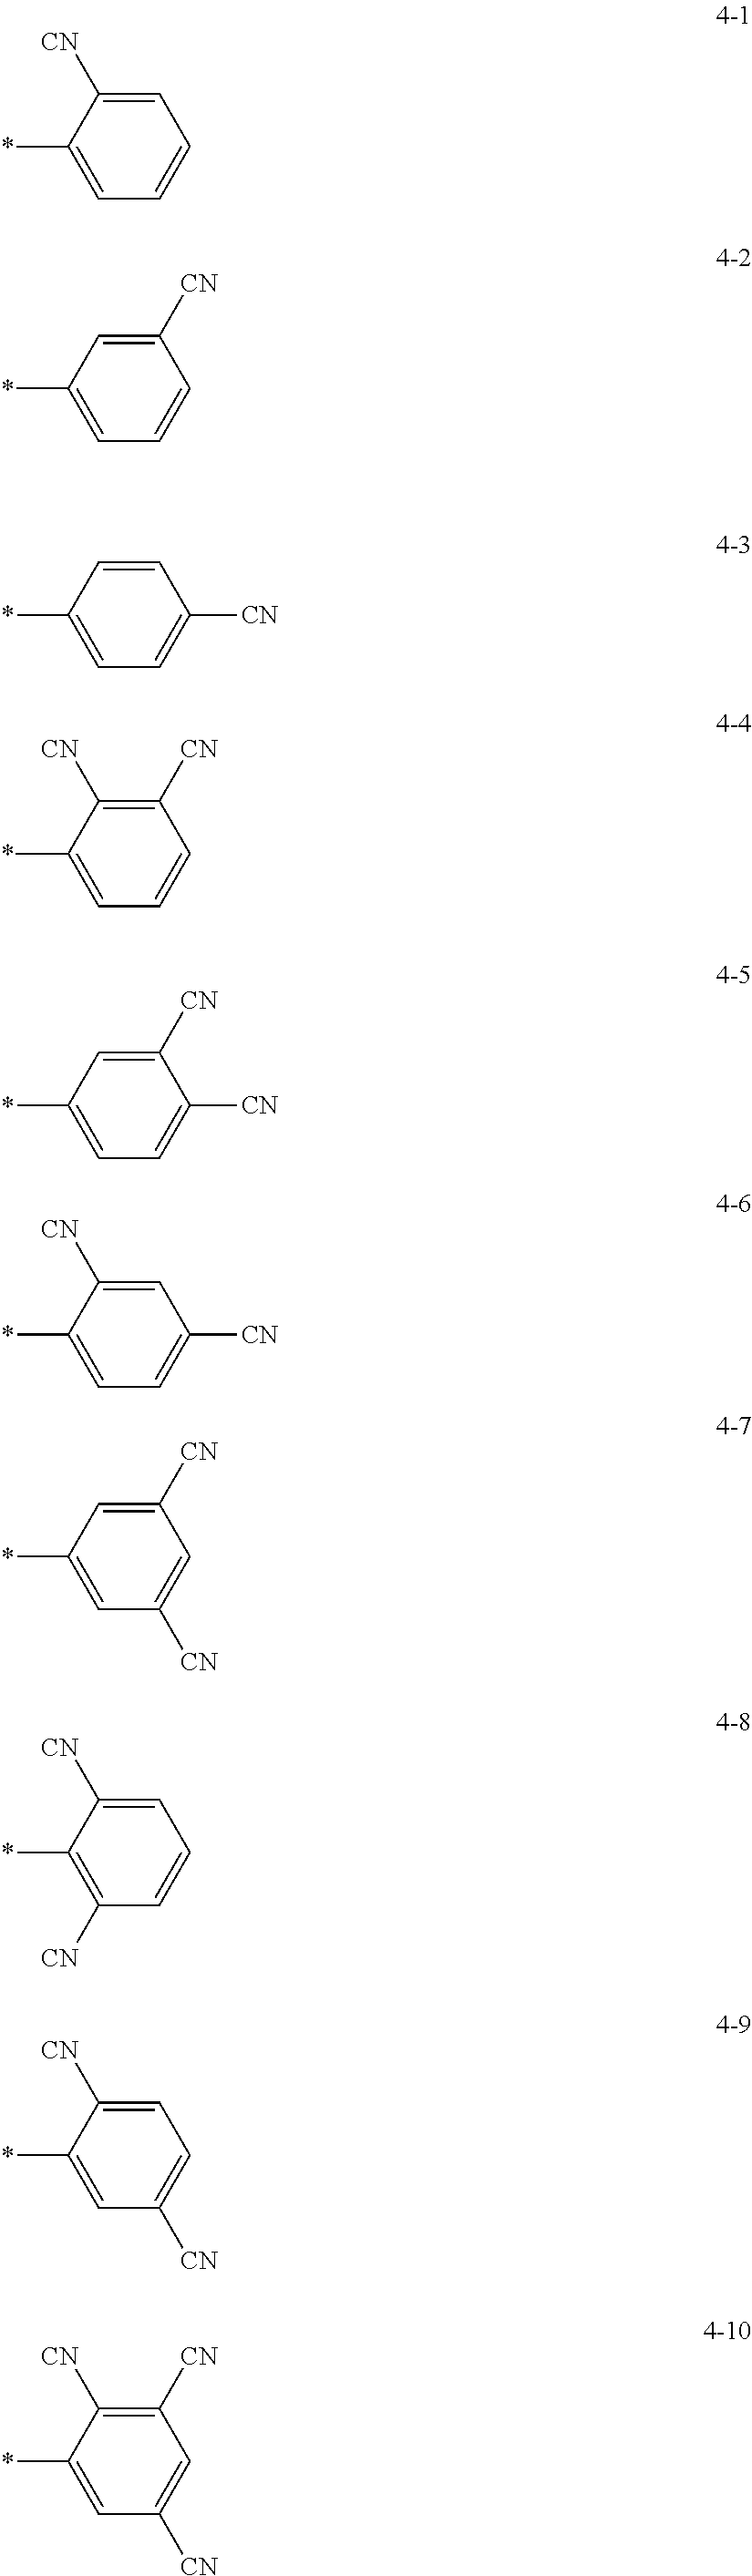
*C1=CC=CC=C1[CN].*C1=CC=CC([CN])=C1.*C1=CC=C([CN])C=C1.*C1=CC=CC([CN])=C1[CN].*C1=CC=C([CN])C([CN])=C1.*C1=CC=C([CN])C=C1[CN].*C1=CC([CN])=CC([CN])=C1.*C1=C([CN])C=CC=C1[CN].*C1=CC([CN])=CC=C1[CN].*C1=CC([CN])=CC([CN])=C1[CN]
